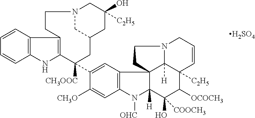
C1=CC2=C(C=C1)NC1=C2CCN2CC(CC1([CH3OOC])C1=CC3=C(C=C1[CH3O])N([OHC])C1([H])C34C3([H])C([C2H5])(C([OCOCH3])C1(O)[COOCH3])C=CCN3CC4)CC(O)([C2H5])C2.[H2SO4]
